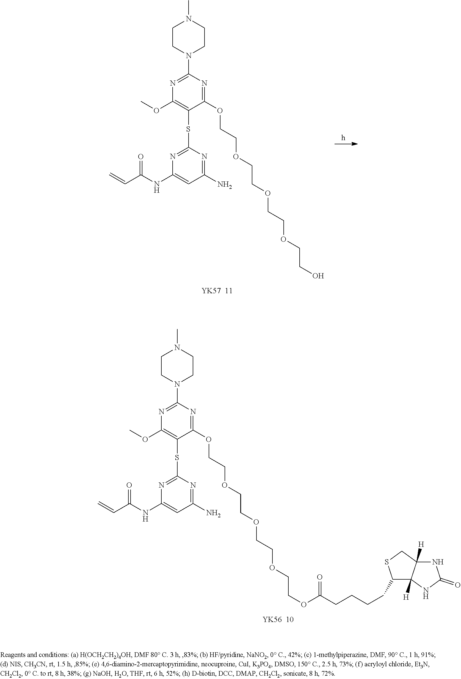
N1=C(N2CCN(C)CC2)N=C(OCCOCCOCCOCCOC(=O)CCCCC2C3([H])C([H])(CS2)NC(=O)N3)C(SC2=NC(NC(C=C)=O)=CC(N)=N2)=C1OC.N1=C(N2CCN(C)CC2)N=C(OCCOCCOCCOCCO)C(SC2=NC(NC(C=C)=O)=CC(N)=N2)=C1OC
